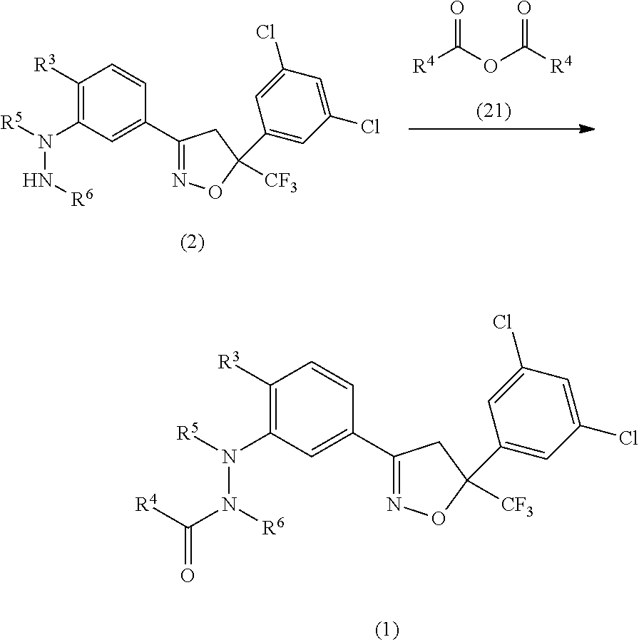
C1([R3])=C(N([R5])N([R6])C([R4])=O)C=C(C2=NOC(C3=CC(Cl)=CC(Cl)=C3)([CF3])C2)C=C1.O=C(OC([R4])=O)[R4].C1([R3])=C(N([R5])N[R6])C=C(C2=NOC(C3=CC(Cl)=CC(Cl)=C3)([CF3])C2)C=C1
